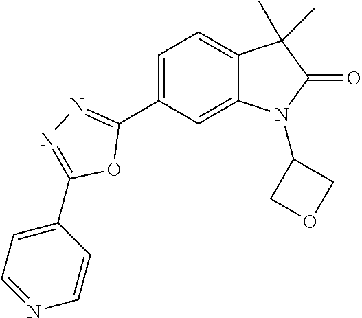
C1=C(C2=NN=C(C3=CC=NC=C3)O2)C=C2C(=C1)C(C)(C)C(=O)N2C1COC1
